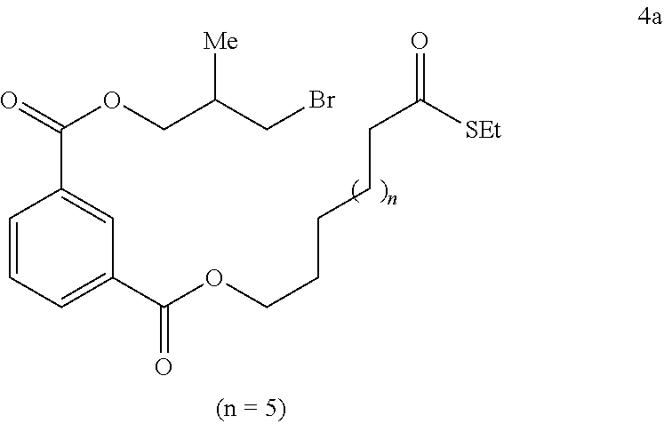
C1=CC=C(C(OCCCCCC([SEt])=O)=O)C=C1C(=O)OCC(CBr)[Me]
